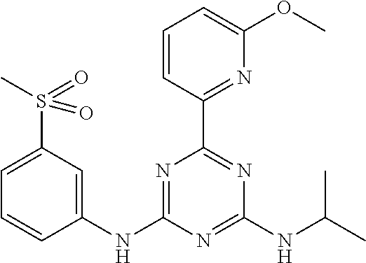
C1(NC2=NC(C3=NC(OC)=CC=C3)=NC(NC(C)C)=N2)=CC(S(C)(=O)=O)=CC=C1
